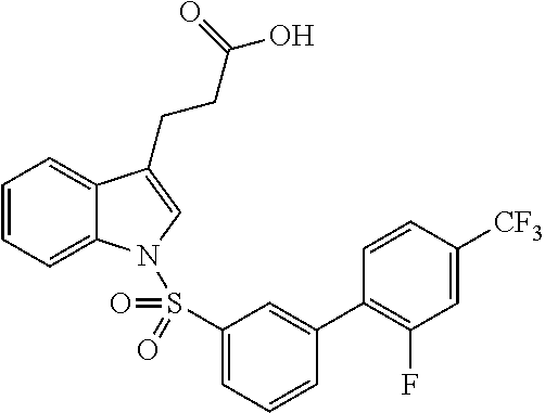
C1=CC=C2C(=C1)C(CCC(O)=O)=CN2S(C1=CC=CC(C2=C(F)C=C([CF3])C=C2)=C1)(=O)=O
